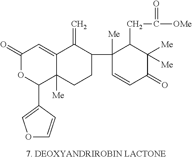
C1(=O)OC(C2=COC=C2)C2([Me])C(=C1)C(=C)C(C1([Me])C=CC(=O)C([Me])([Me])C1CC(=O)[OMe])CC2
